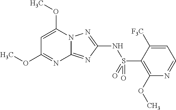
C1=C(OC)N2C(=NC(NS(C3=C(OC)N=CC=C3[F3C])(=O)=O)=N2)N=C1OC
